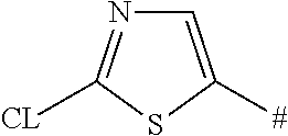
N1=C([CL])SC([#])=C1
